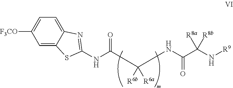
C1=C2C(=CC=C1[F3CO])N=C(NC(=O)C([R6a])([R6b])NC(C(N[R9])([R8b])[R8a])=O)S2
